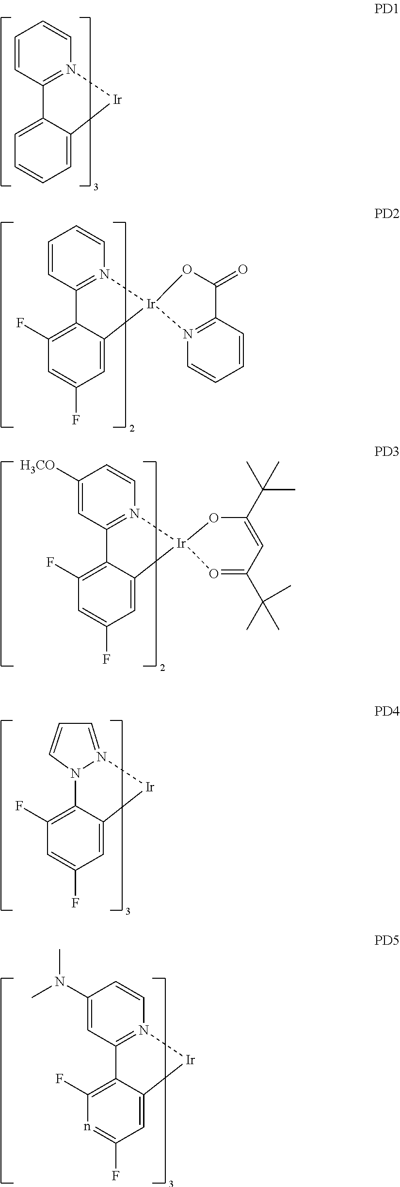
C1=CC2=N(C=C1)[Ir]C1=CC=CC=C21.C1=CC2=N(C=C1)[Ir]1(C3=CC(F)=CC(F)=C23)N2=C(C=CC=C2)C(=O)O1.C1([H3CO])=CC2=N(C=C1)[Ir]1(C3=CC(F)=CC(F)=C23)O=C(C(C)(C)C)C=C(C(C)(C)C)O1.C12=C(F)C=C(F)C=C1[Ir]N1=CC=CN21.C1(N(C)C)=CC2=N(C=C1)[Ir]C1=CC(F)=nC(F)=C21
